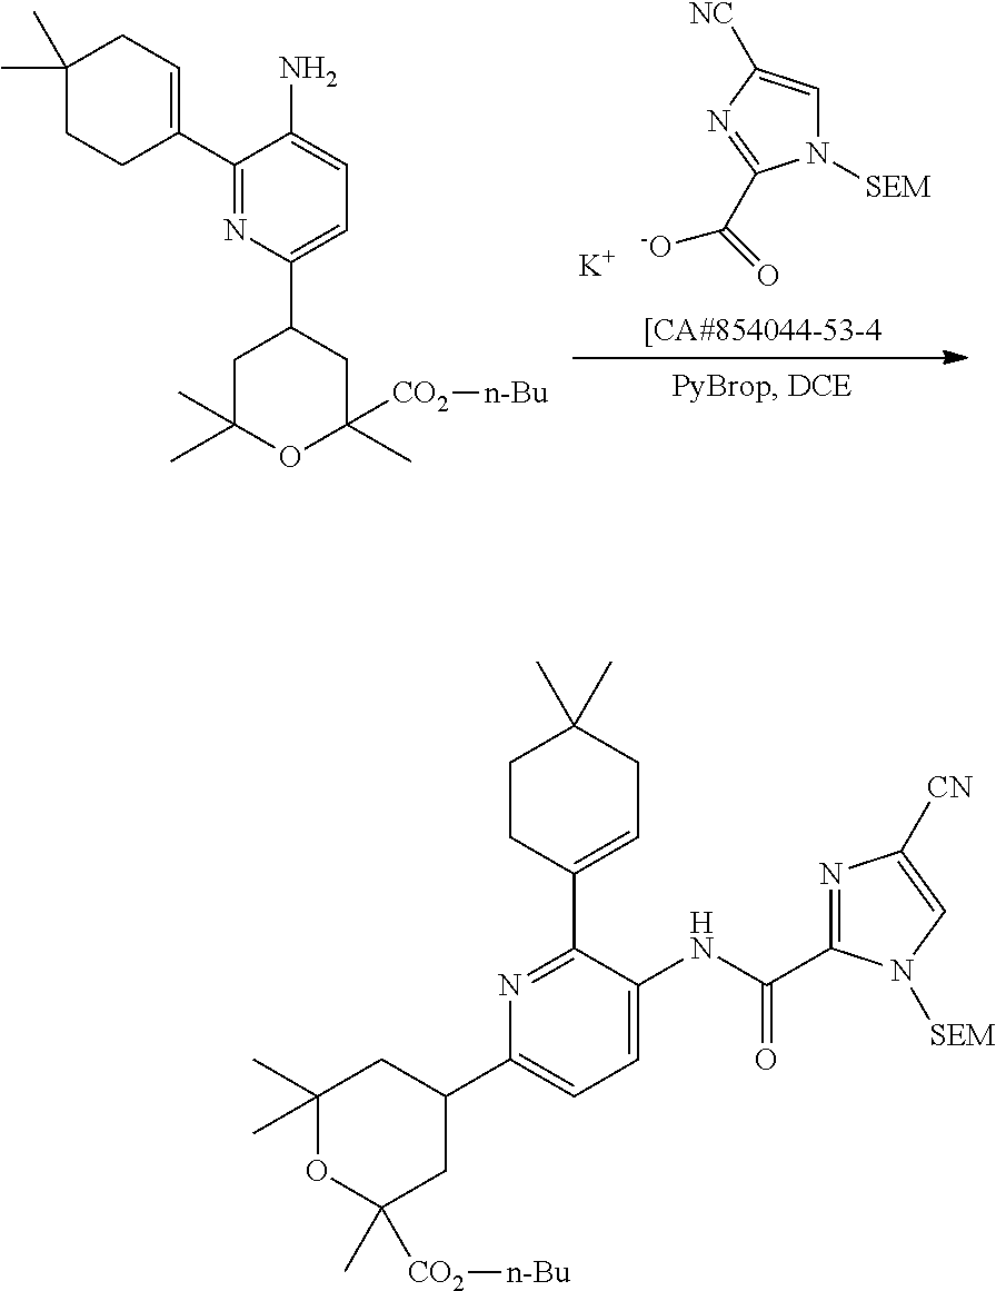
N1([SEM])C=C([NC])N=C1C(=O)[-O].[K].C1C(C)(C)OC([CO2][n-Bu])(C)CC1C1=CC=C(N)C(C2=CCC(C)(C)CC2)=N1.N1=C(C2=CCC(C)(C)CC2)C(NC(=O)C2=NC([CN])=CN2[SEM])=CC=C1C1CC(C)([CO2][n-Bu])OC(C)(C)C1
